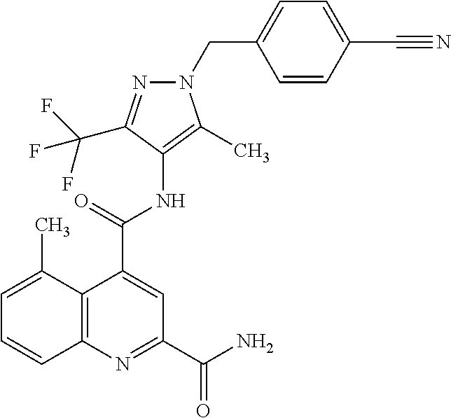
C12=C(N=C(C(N)=O)C=C1C(NC1=C(C)N(CC3=CC=C(C#N)C=C3)N=C1C(F)(F)F)=O)C=CC=C2C
